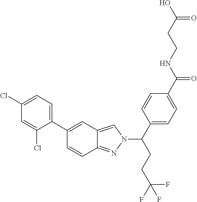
C1(Cl)=CC=C(C2=CC3=CN(C(CCC(F)(F)F)C4=CC=C(C(NCCC(O)=O)=O)C=C4)N=C3C=C2)C(Cl)=C1
